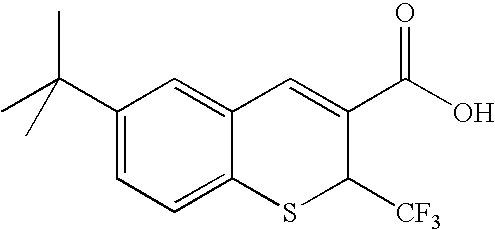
C12=CC=C(C(C)(C)C)C=C1C=C(C(O)=O)C([CF3])S2
